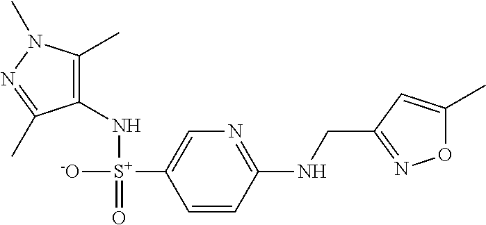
C1(N[S+]([-O])(=O)C2=CN=C(NCC3=NOC(C)=C3)C=C2)=C(C)N(C)N=C1C
